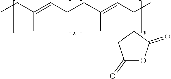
CCC(=CCCC(=CC(C)C1CC(=O)OC1=O)C)C
